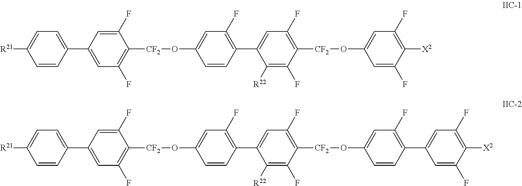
C1=CC(C2=CC(F)=C([CF2]OC3=CC(F)=C(C4=CC(F)=C([CF2]OC5=CC(F)=C([X2])C(F)=C5)C(F)=C4[R22])C=C3)C(F)=C2)=CC=C1[R21].C1=CC(C2=CC(F)=C([CF2]OC3=CC(F)=C(C4=CC(F)=C([CF2]OC5=CC(F)=C(C6=CC(F)=C([X2])C(F)=C6)C=C5)C(F)=C4[R22])C=C3)C(F)=C2)=CC=C1[R21]
